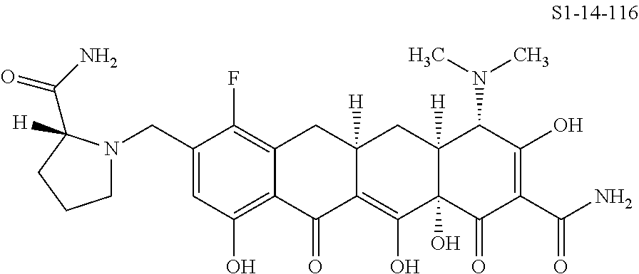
C1(CN2CCCC2(C(N)=O)[H])=CC(O)=C2C(=C1F)CC1([H])C(=C(O)C3(O)C([H])(C1)C(N(C)C)C(O)=C(C(N)=O)C3=O)C2=O
